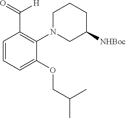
O=C(C1=C(N2CC([NHBoc])CCC2)C(OCC(C)C)=CC=C1)[H]
